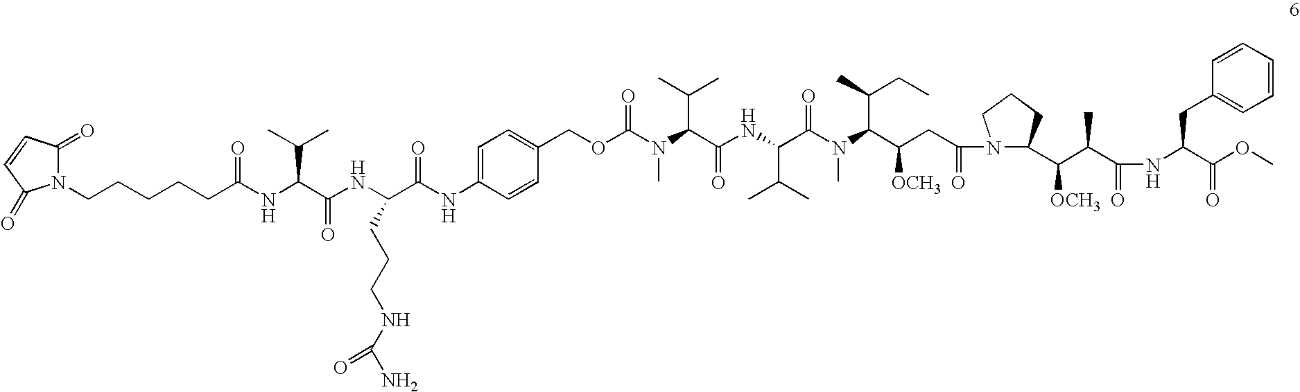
N1(CCCCCC(NC(C(NC(C(NC2=CC=C(COC(N(C(C(NC(C(N(C(C(CC(N3C(C(C(C(=O)NC(C(OC)=O)CC4=CC=CC=C4)C)[OCH3])CCC3)=O)[OCH3])C(CC)C)C)=O)C(C)C)=O)C(C)C)C)=O)C=C2)=O)CCCNC(N)=O)=O)C(C)C)=O)C(=O)C=CC1=O
